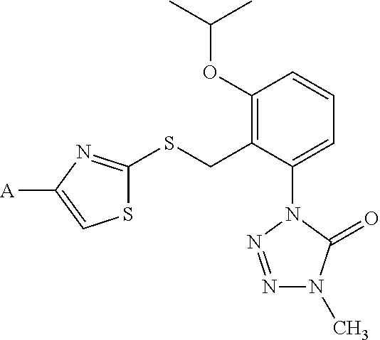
S1C(SCC2=C(OC(C)C)C=CC=C2N2N=NN(C)C2=O)=NC([A])=C1
